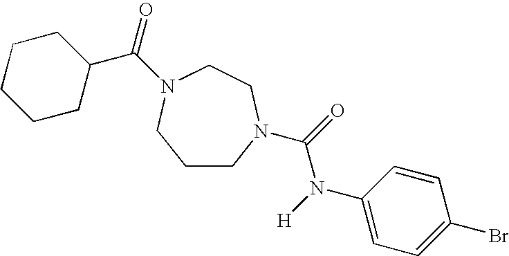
C1CN(C(=O)N([H])C2=CC=C(Br)C=C2)CCN(C(=O)C2CCCCC2)C1
